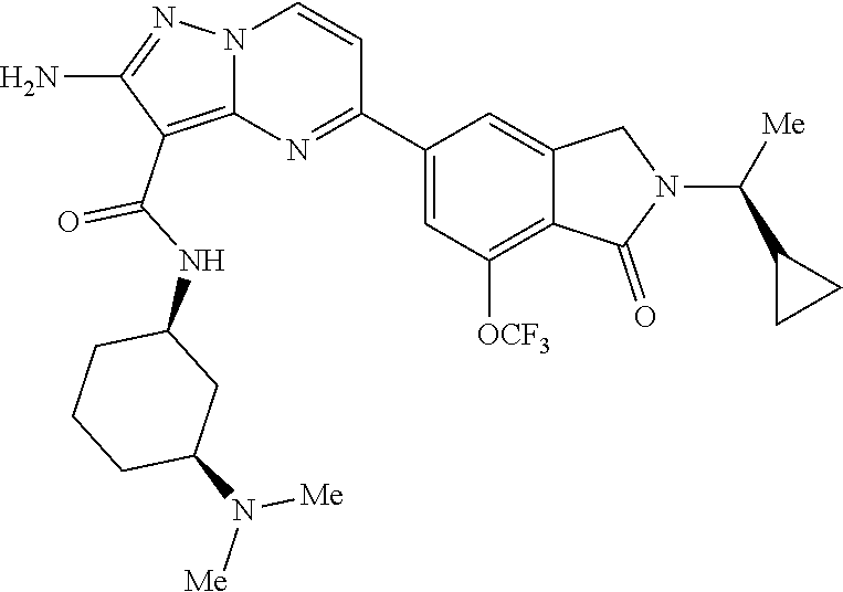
C(C1=C2N(N=C1N)C=CC(C1=CC([OCF3])=C3C(=C1)CN(C(C1CC1)[Me])C3=O)=N2)(NC1CCCC(N([Me])[Me])C1)=O
